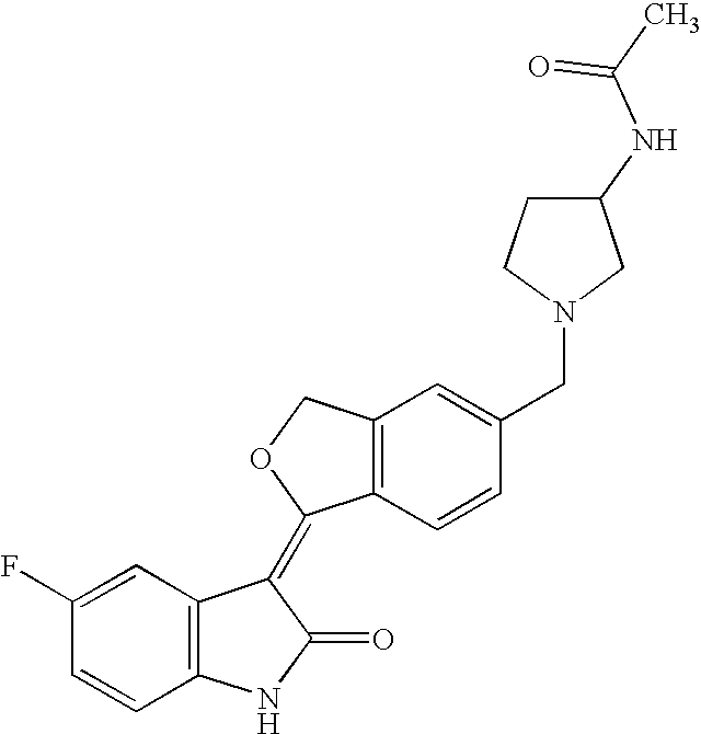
C1=C(F)C=CC2=C1C(=C1C3=C(C=C(CN4CC(NC(C)=O)CC4)C=C3)CO1)C(=O)N2
